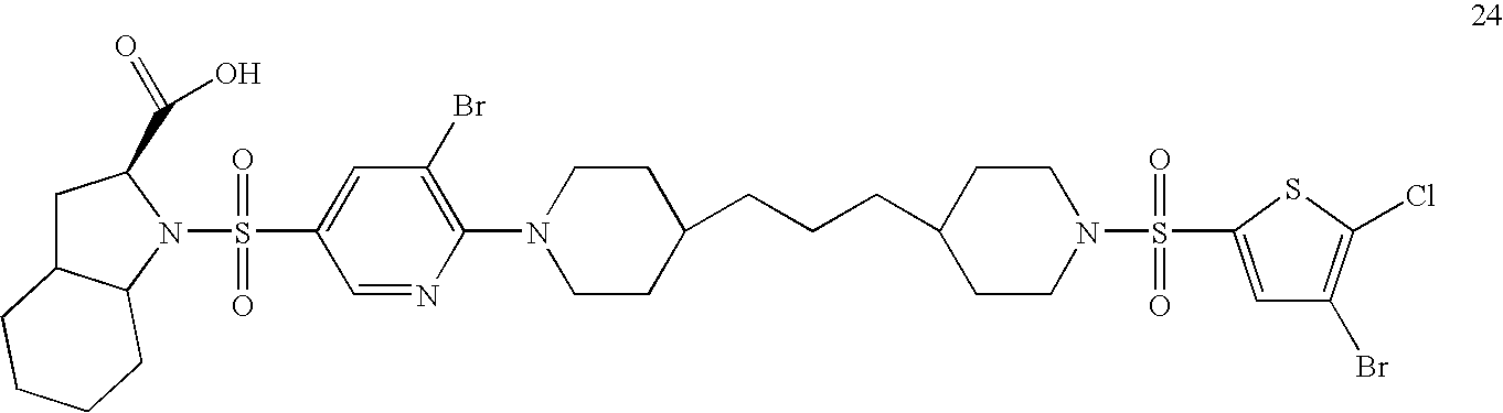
S(=O)(=O)(C1=CC(Br)=C(N2CCC(CCCC3CCN(S(=O)(=O)C4=CC(Br)=C(Cl)S4)CC3)CC2)N=C1)N1C2C(CC1C(=O)O)CCCC2
